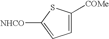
C1=C([COMe])SC([NHCO])=C1
